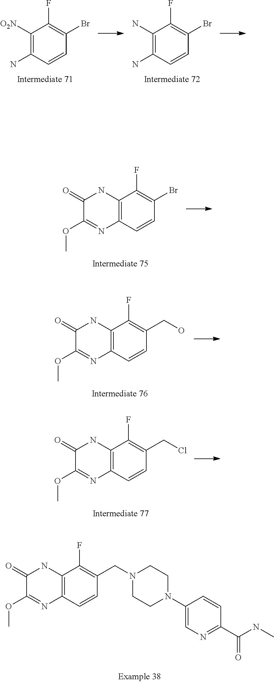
C1(N2CCN(CC3=C(F)C4=C(C=C3)N=C(OC)C(=O)N4)CC2)=CN=C(C(NC)=O)C=C1.C12=C(C=CC(CCl)=C1F)N=C(OC)C(=O)N2.C12=C(C=CC(CO)=C1F)N=C(OC)C(=O)N2.C12=C(C=CC(Br)=C1F)N=C(OC)C(=O)N2.C1([O2N])=C(N)C=CC(Br)=C1F.C1(N)=C(N)C=CC(Br)=C1F
